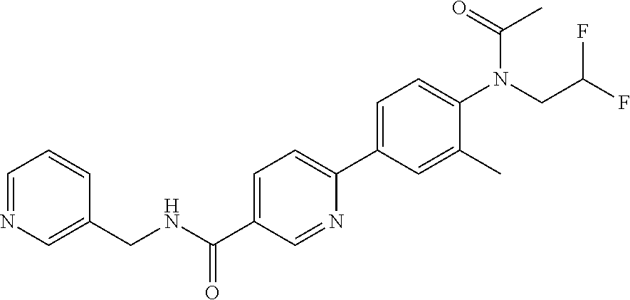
N1=CC=CC(CNC(C2=CC=C(C3=CC=C(N(C(=O)C)CC(F)F)C(C)=C3)N=C2)=O)=C1
